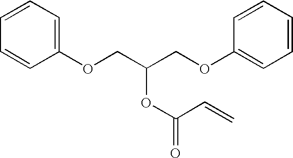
C1=CC=CC(OCC(COC2=CC=CC=C2)OC(=O)C=C)=C1
